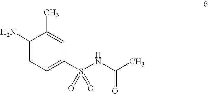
C1(N)=CC=C(S(NC(C)=O)(=O)=O)C=C1C
